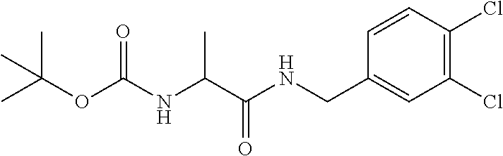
O(C(C)(C)C)C(NC(C(NCC1=CC(Cl)=C(Cl)C=C1)=O)C)=O
